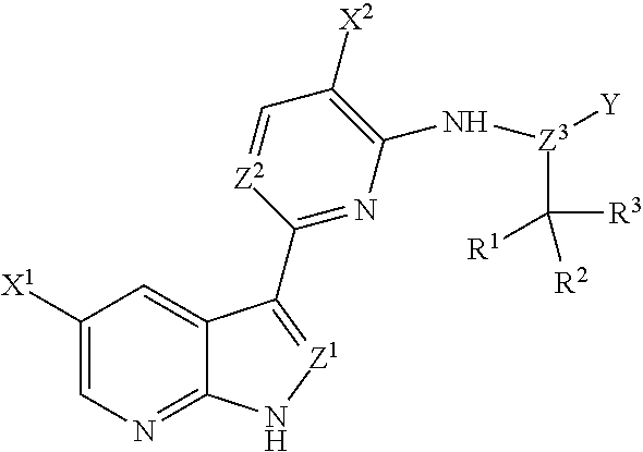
C1([X1])=CN=C2C(=C1)C(C1=NC(N[Z3]([Y])C([R3])([R1])[R2])=C([X2])C=[Z2]1)=[Z1]N2
